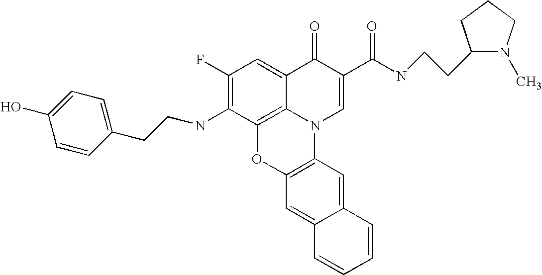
C1(F)=C(NCCC2=CC=C(O)C=C2)C2=C3C(=C1)C(=O)C(C(NCCC1N(C)CCC1)=O)=CN3C1=C(O2)C=C2C(=C1)C=CC=C2
